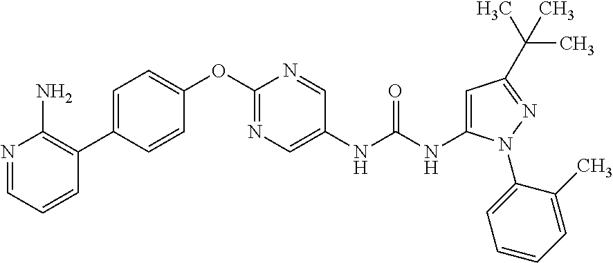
C1=CC(C2=C(N)N=CC=C2)=CC=C1OC1=NC=C(NC(NC2=CC(C(C)(C)C)=NN2C2=CC=CC=C2C)=O)C=N1
